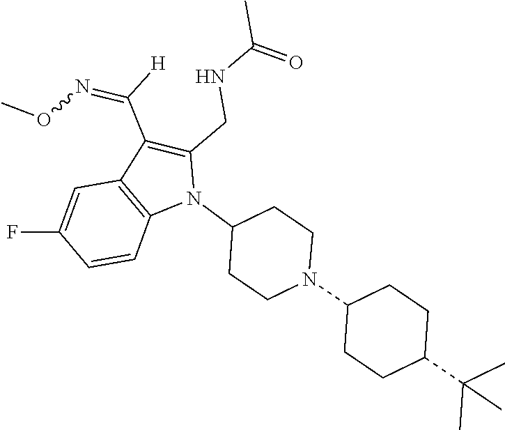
N1(C2CCN(C3CCC(C(C)(C)C)CC3)CC2)C(CNC(C)=O)=C(C([H])=NOC)C2=C1C=CC(F)=C2
